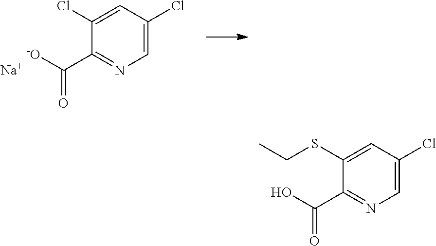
C1=C(Cl)C=C(Cl)C(C([-O])=O)=N1.[Na].C1=C(Cl)C=C(SCC)C(C(O)=O)=N1
